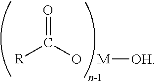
[R]C(O)=O.[M][OH]
